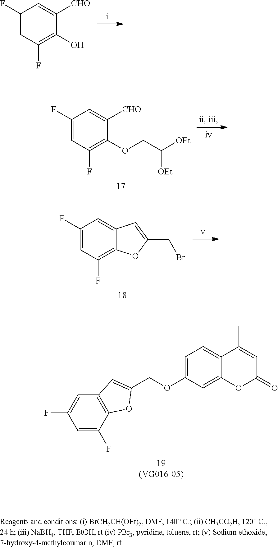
C1(F)=CC(F)=C(O)C([CHO])=C1.C1(F)=CC(F)=C(OCC([OEt])[OEt])C([CHO])=C1.C1(F)=CC(F)=C2C(=C1)C=C(CBr)O2.C1=C(F)C2=C(C=C1F)C=C(COC1=CC=C3C(=C1)OC(=O)C=C3C)O2
